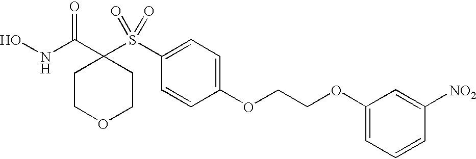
N(C(C1(S(C2=CC=C(OCCOC3=CC=CC([NO2])=C3)C=C2)(=O)=O)CCOCC1)=O)O
